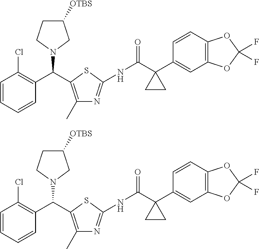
C1=CC=CC(C(C2=C(C)N=C(NC(C3(C4=CC5=C(C=C4)OC(F)(F)O5)CC3)=O)S2)N2CC([OTBS])CC2)=C1Cl.C1=CC=CC(C(C2=C(C)N=C(NC(C3(C4=CC5=C(C=C4)OC(F)(F)O5)CC3)=O)S2)N2CC([OTBS])CC2)=C1Cl
